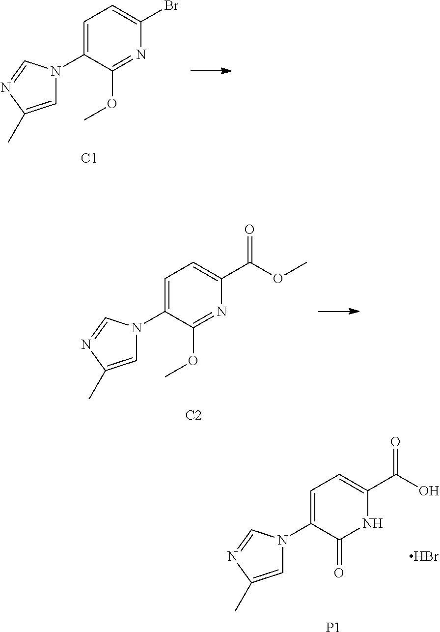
C1=C(N2C=C(C)N=C2)C(OC)=NC(Br)=C1.[C1].C1=C(N2C=C(C)N=C2)C(OC)=NC(C(OC)=O)=C1.[C2].C1=C(N2C=C(C)N=C2)C(=O)NC(C(O)=O)=C1.Br.[P1]
